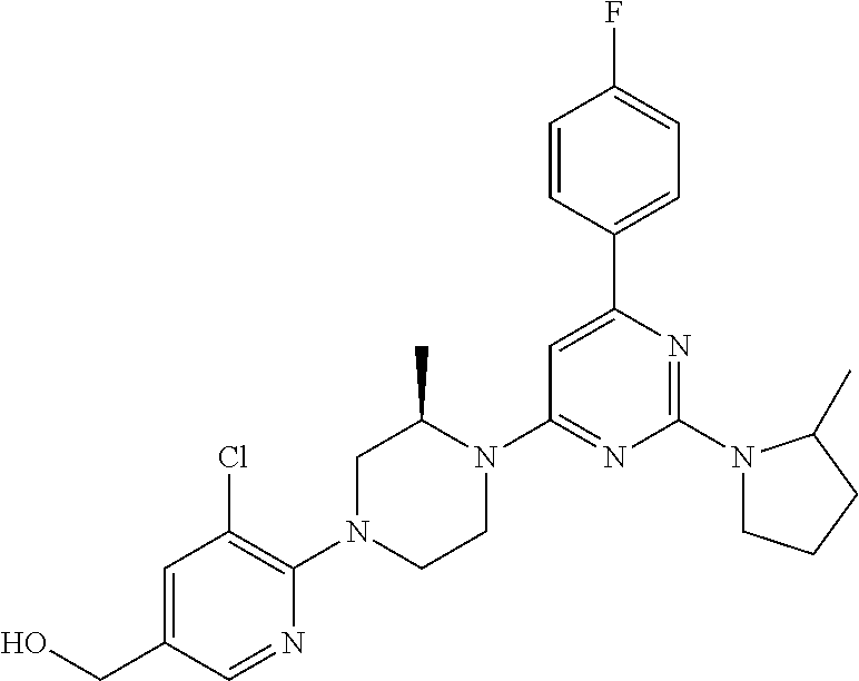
C1=C(CO)C=NC(N2CCN(C3=NC(N4CCCC4C)=NC(C4=CC=C(F)C=C4)=C3)C(C)C2)=C1Cl
